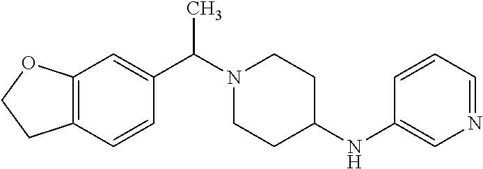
C12=C(C=CC(C(N3CCC(NC4=CN=CC=C4)CC3)C)=C1)CCO2
